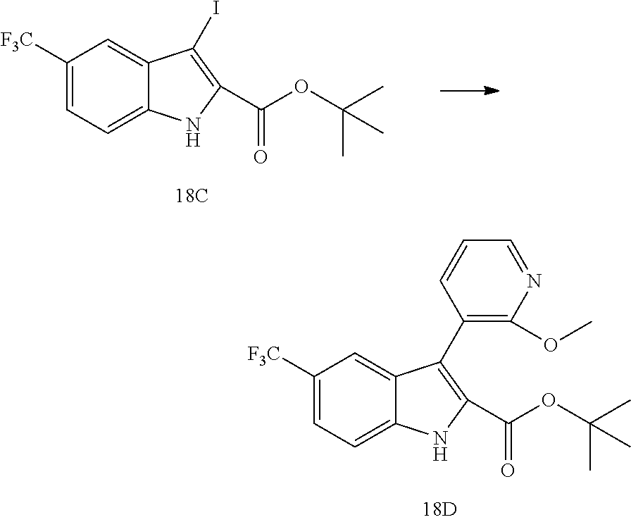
C1([F3C])=CC=C2C(=C1)C(I)=C(C(OC(C)(C)C)=O)N2.C1([F3C])=CC=C2C(=C1)C(C1=C(OC)N=CC=C1)=C(C(OC(C)(C)C)=O)N2
